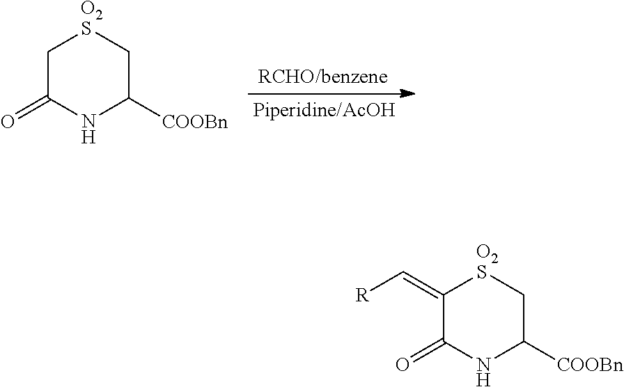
C1C(=O)NC([COOBn])C[O2S]1.C1(=C[R])C(=O)NC([COOBn])C[O2S]1
